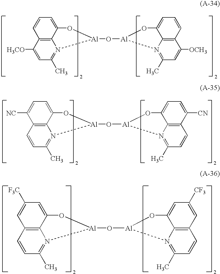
C1([H3CO])=CC(C)=N2C3=C1C=CC=C3O[Al]2O[Al]1N2=C(C)C=C([OCH3])C3=C2C(=CC=C3)O1.C1=CC(C)=N2C3=C1C([NC])=CC=C3O[Al]2O[Al]1N2=C(C)C=CC3=C2C(=CC=C3[CN])O1.C1=CC(C)=N2C3=C1C=C([F3C])C=C3O[Al]2O[Al]1N2=C(C)C=CC3=C2C(=CC([CF3])=C3)O1
